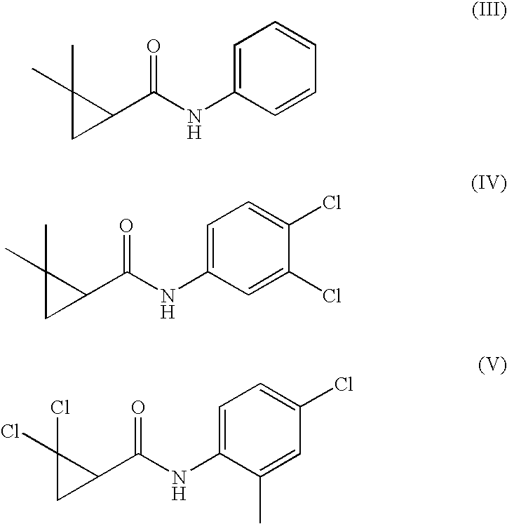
C1=C(NC(C2C(C)(C)C2)=O)C=CC=C1.C1=C(NC(C2C(C)(C)C2)=O)C=C(Cl)C(Cl)=C1.C1=C(NC(C2C(Cl)(Cl)C2)=O)C(C)=CC(Cl)=C1
